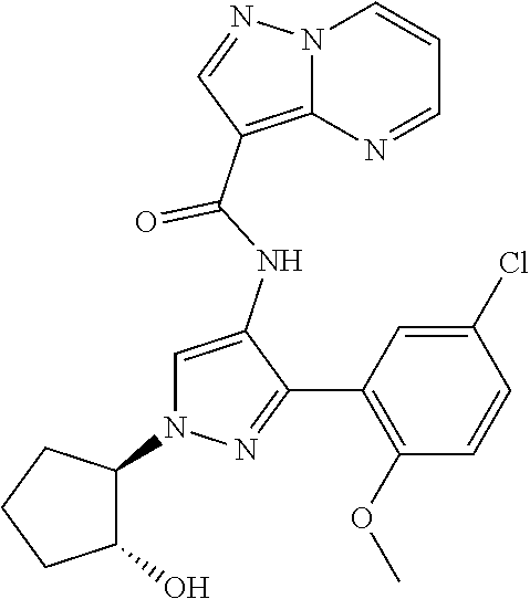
N12C(=C(C(NC3=CN(C4CCCC4O)N=C3C3=C(OC)C=CC(Cl)=C3)=O)C=N1)N=CC=C2
